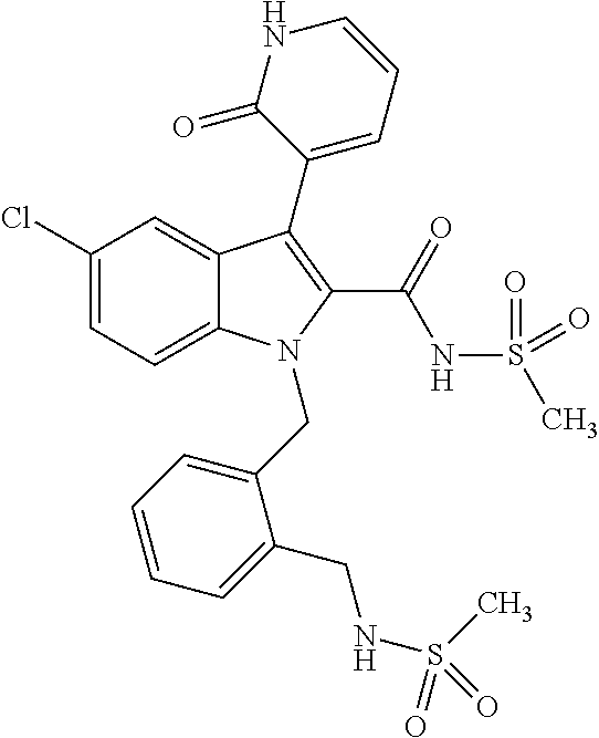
C12=CC=C(Cl)C=C1C(C1=CC=CNC1=O)=C(C(=O)NS(C)(=O)=O)N2CC1=CC=CC=C1CNS(=O)(C)=O
